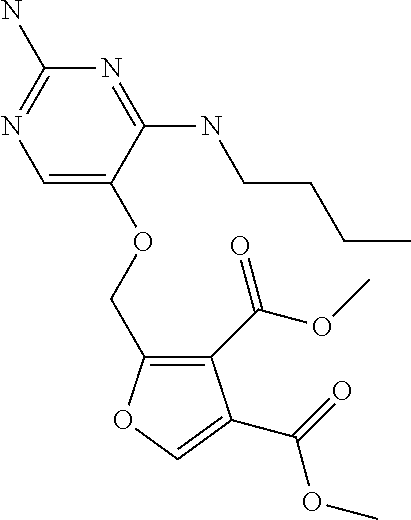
C1(COC2=CN=C(N)N=C2NCCCC)=C(C(OC)=O)C(C(=O)OC)=CO1
